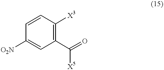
C1([O2N])=CC(C(=O)[X5])=C([X3])C=C1
